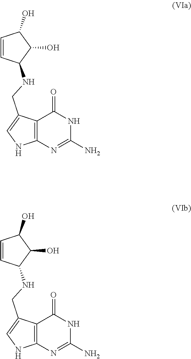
C12=C(N=C(N)NC1=O)NC=C2CNC1C(O)C(O)C=C1.C12=C(N=C(N)NC1=O)NC=C2CNC1C(O)C(O)C=C1
